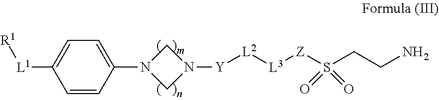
C1(N2CN([Y][L2][L3][Z]S(CCN)(=O)=O)C2)=CC=C([L1][R1])C=C1
